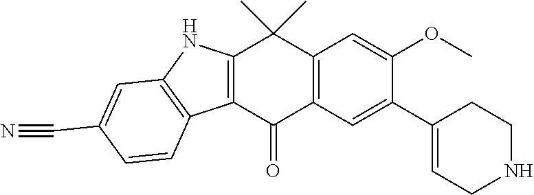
C12=C(C(=O)C3=C(C1(C)C)C=C(OC)C(C1=CCNCC1)=C3)C1=C(N2)C=C(C#N)C=C1
